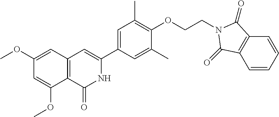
C12=C(C=C(OC)C=C1OC)C=C(C1=CC(C)=C(OCCN3C(=O)C4=C(C=CC=C4)C3=O)C(C)=C1)NC2=O
